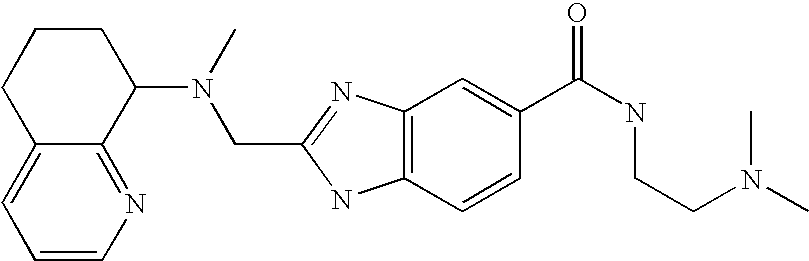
C1=CN=C2C(=C1)CCCC2N(C)CC1=NC2=C(N1)C=CC(C(NCCN(C)C)=O)=C2
